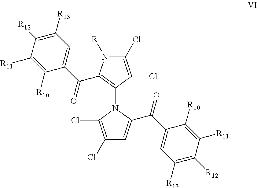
N1(C2=C(C(=O)C3=CC([R13])=C([R12])C([R11])=C3[R10])N([R])C(Cl)=C2Cl)C(Cl)=C(Cl)C=C1C(=O)C1=CC([R13])=C([R12])C([R11])=C1[R10]
